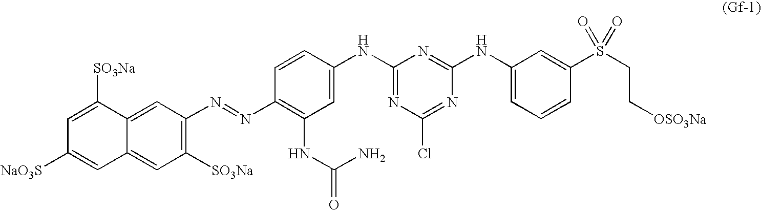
C1([SO3Na])=C(N=NC2=C(NC(=O)N)C=C(NC3=NC(Cl)=NC(NC4=CC=CC(S(CC[OSO3Na])(=O)=O)=C4)=N3)C=C2)C=C2C(=C1)C=C([NaO3S])C=C2[SO3Na]
